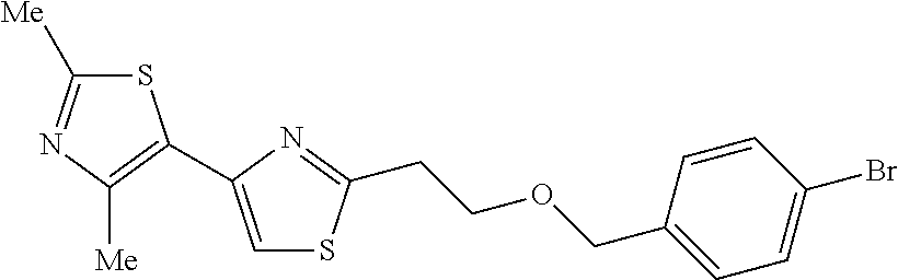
C1([Me])=NC([Me])=C(C2=CSC(CCOCC3=CC=C(Br)C=C3)=N2)S1
